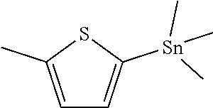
C1=C(C)SC([Sn](C)(C)C)=C1
